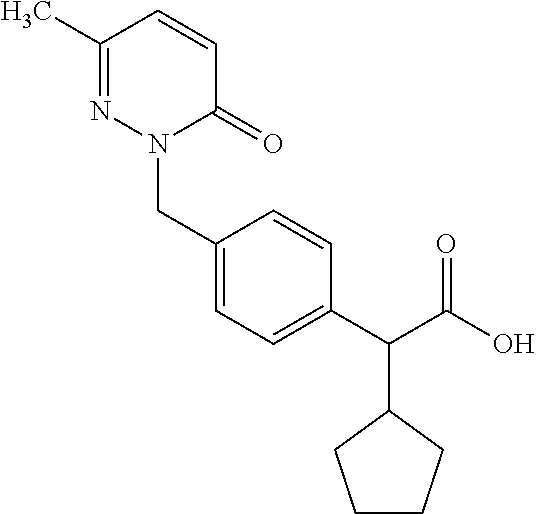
CC1=NN(CC2=CC=C(C(C(O)=O)C3CCCC3)C=C2)C(=O)C=C1
